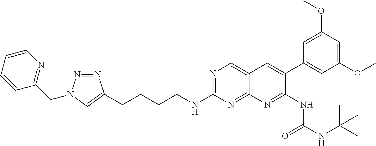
C(NC1=NC=C2C(=N1)N=C(NC(NC(C)(C)C)=O)C(C1=CC(OC)=CC(OC)=C1)=C2)CCCC1=CN(CC2=NC=CC=C2)N=N1
